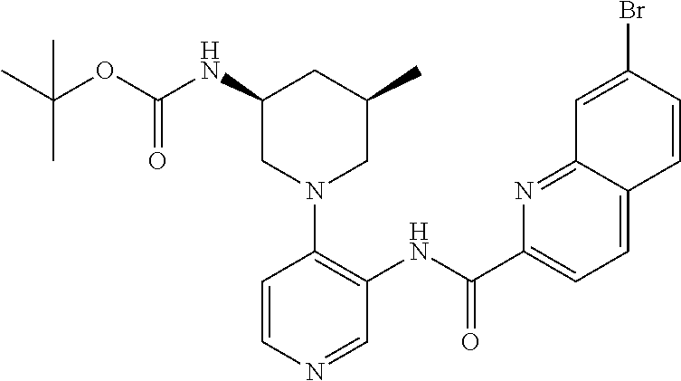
C1=CN=CC(NC(C2=CC=C3C(=N2)C=C(Br)C=C3)=O)=C1N1CC(C)CC(NC(OC(C)(C)C)=O)C1
